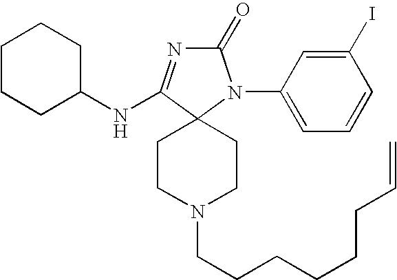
C1CCC(NC2=NC(=O)N(C3=CC=CC(I)=C3)C23CCN(CCCCCCC=C)CC3)CC1
